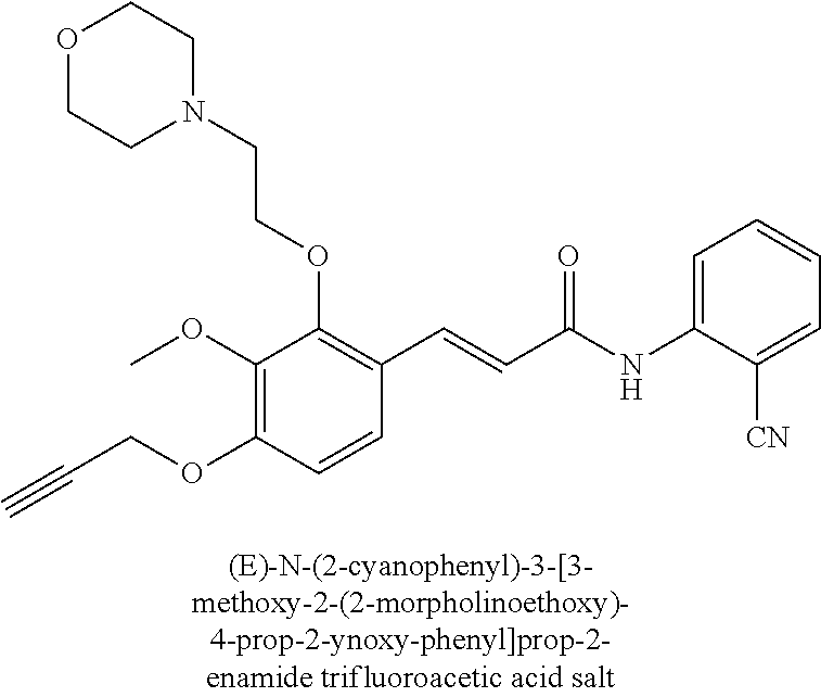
C1(OC)=C(OCC#C)C=CC(C=CC(NC2=CC=CC=C2[CN])=O)=C1OCCN1CCOCC1
